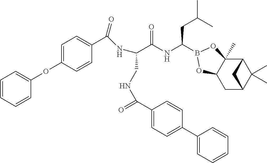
C(C(NC(CC(C)C)B1OC2(C)C3C(C)(C)C(CC2O1)C3)=O)(CNC(C1=CC=C(C2=CC=CC=C2)C=C1)=O)NC(C1=CC=C(OC2=CC=CC=C2)C=C1)=O
